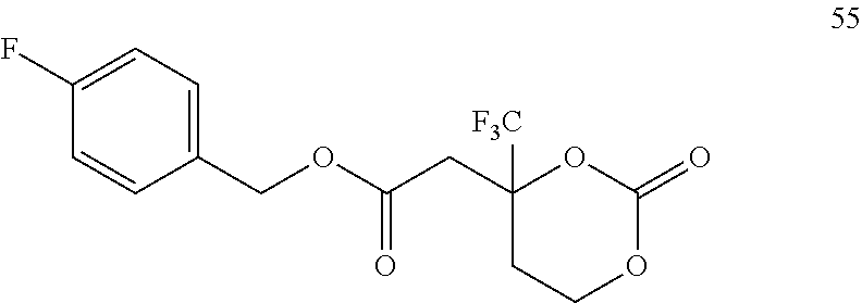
C1(COC(CC2([F3C])CCOC(=O)O2)=O)=CC=C(F)C=C1
